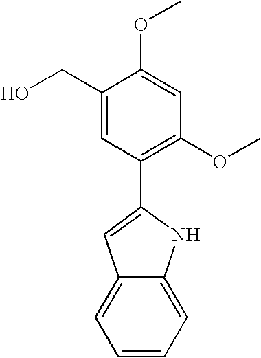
C1(CO)=CC(C2=CC3=CC=CC=C3N2)=C(OC)C=C1OC
